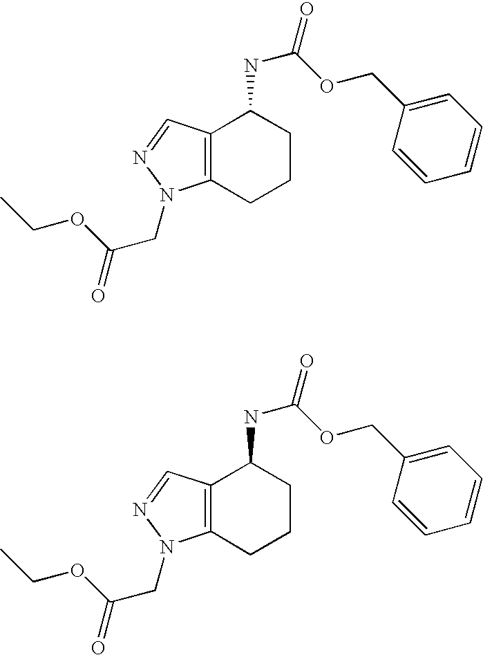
C12=C(C=NN1CC(=O)OCC)C(NC(=O)OCC1=CC=CC=C1)CCC2.C12=C(C=NN1CC(=O)OCC)C(NC(=O)OCC1=CC=CC=C1)CCC2
